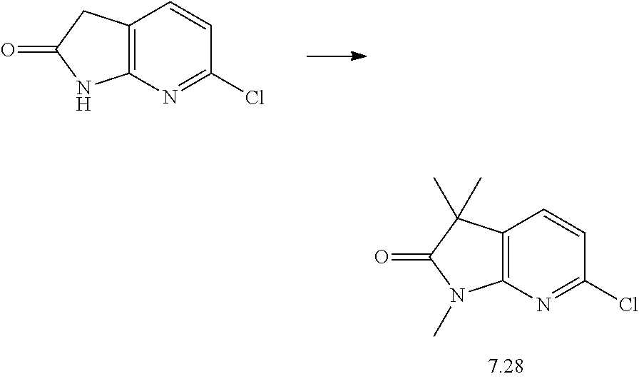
C12=C(N=C(Cl)C=C1)NC(=O)C2.C12=C(N=C(Cl)C=C1)N(C)C(=O)C2(C)C
